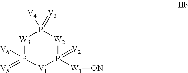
[W3]1P([V6])(=[V5])[V1]P([W1][ON])(=[V2])[W2]P1(=[V3])[V4]
